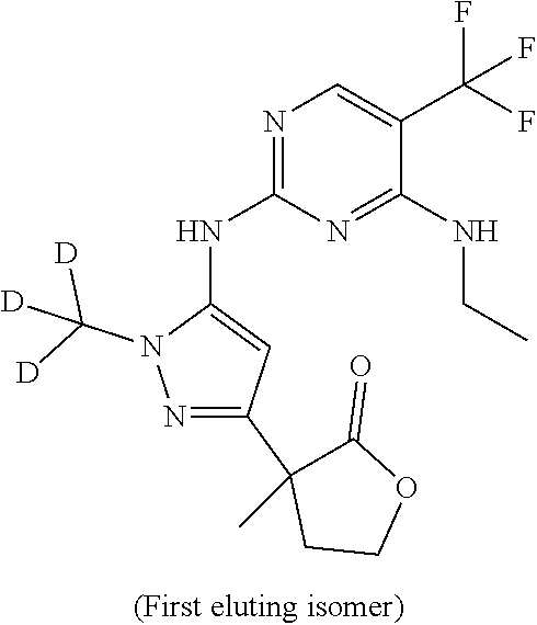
C1(C2(C)C(=O)OCC2)=NN(C([D])([D])[D])C(NC2=NC=C(C(F)(F)F)C(NCC)=N2)=C1
